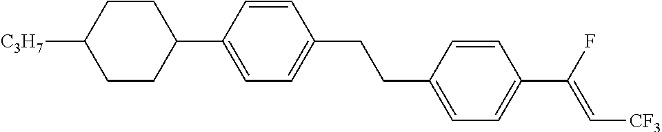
C1CC(C2=CC=C(CCC3=CC=C(C(F)=C[CF3])C=C3)C=C2)CCC1[C3H7]
